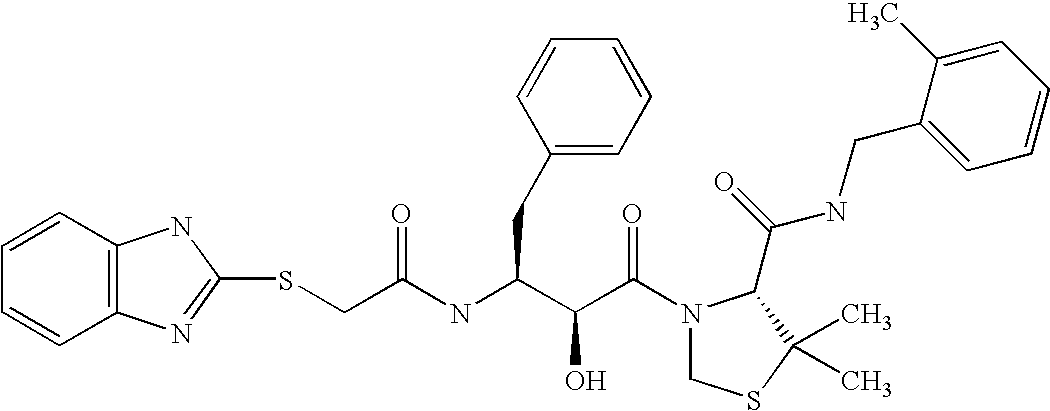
C(NC(C(C(N1CSC(C)(C)C1C(NCC1=CC=CC=C1C)=O)=O)O)CC1=CC=CC=C1)(CSC1=NC2=C(C=CC=C2)N1)=O
